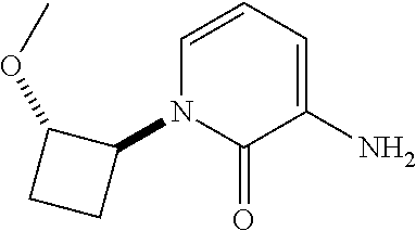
C1(N2C(=O)C(N)=CC=C2)C(OC)CC1
